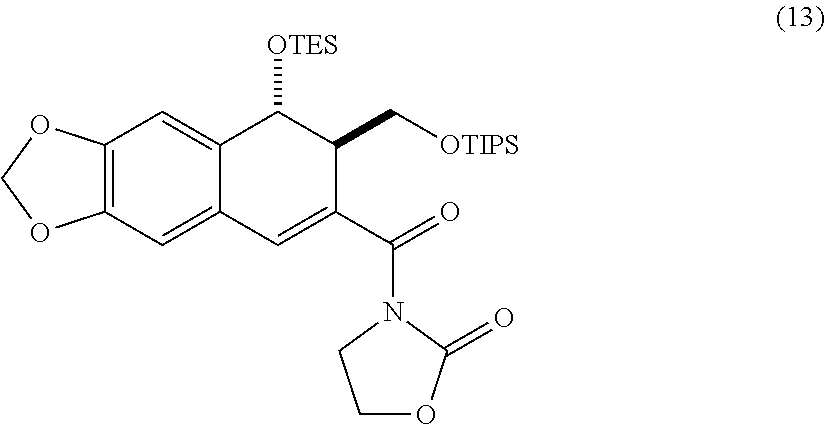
C12=C(C=C3C(=C1)C([OTES])C(C[OTIPS])C(C(=O)N1CCOC1=O)=C3)OCO2
